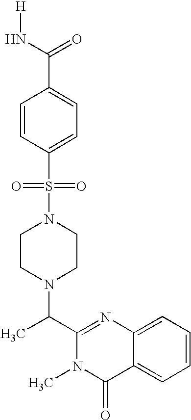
C1CN(C(C2=NC3=CC=CC=C3C(=O)N2C)C)CCN1S(C1=CC=C(C(N[H])=O)C=C1)(=O)=O
